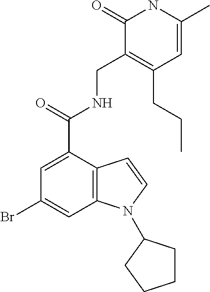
C1=C(C)NC(=O)C(CNC(C2=CC(Br)=CC3=C2C=CN3C2CCCC2)=O)=C1CCC
